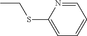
CCSC1=CC=CC=N1
